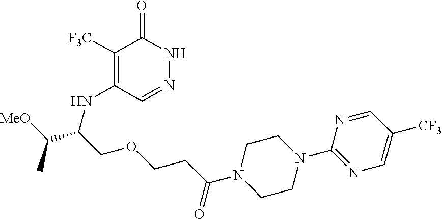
C1([F3C])=C(NC(C([MeO])C)COCCC(N2CCN(C3=NC=C([CF3])C=N3)CC2)=O)C=NNC1=O
